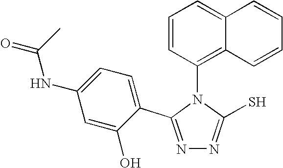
N1=C(C2=CC=C(NC(=O)C)C=C2O)N(C2=C3C(=CC=C2)C=CC=C3)C(S)=N1
